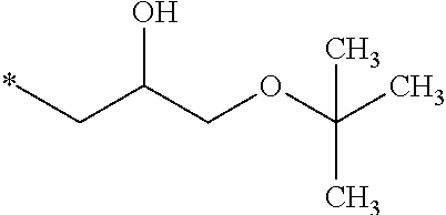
CCC(COC(C)(C)C)O
